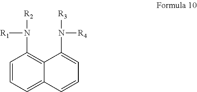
C1=CC=C2C(=C1N([R1])[R2])C(N([R4])[R3])=CC=C2
